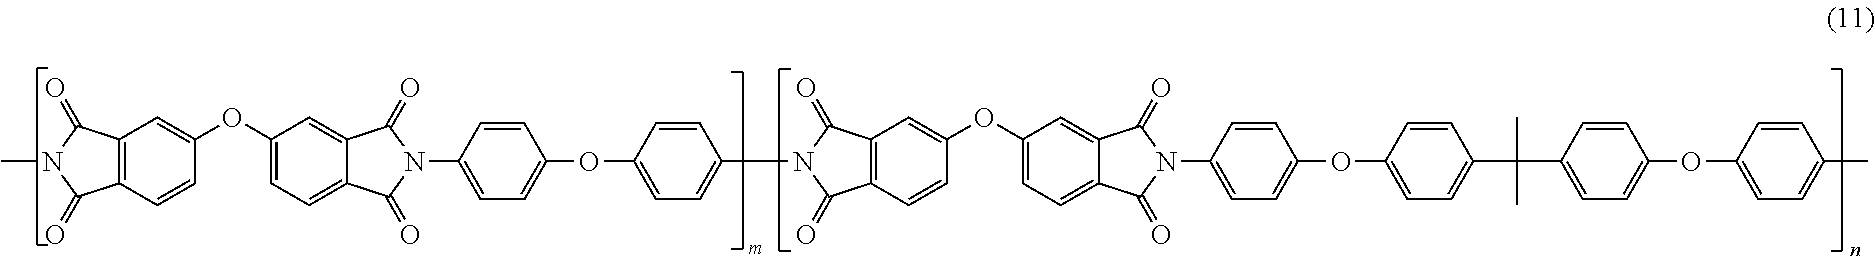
C12=C(C=CC(OC3=CC=C4C(=C3)C(=O)N(C3=CC=C(OC5=CC=C(N6C(=O)C7=C(C=CC(OC8=CC=C9C(=C8)C(=O)N(C8=CC=C(OC%10=CC=C(C(C%11=CC=C(OC%12=CC=C(C)C=C%12)C=C%11)(C)C)C=C%10)C=C8)C9=O)=C7)C6=O)C=C5)C=C3)C4=O)=C1)C(=O)N(C)C2=O
